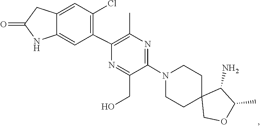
C1C2(COC(C)C2N)CCN(C2=NC(C)=C(C3=C(Cl)C=C4C(=C3)NC(=O)C4)N=C2CO)C1
